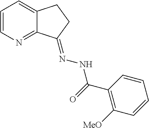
C1=CN=C2C(=C1)CCC2=NNC(=O)C1=C([MeO])C=CC=C1
